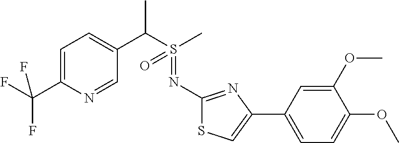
C1=C(C(F)(F)F)N=CC(C(S(C)(=O)=NC2=NC(C3=CC=C(OC)C(OC)=C3)=CS2)C)=C1
